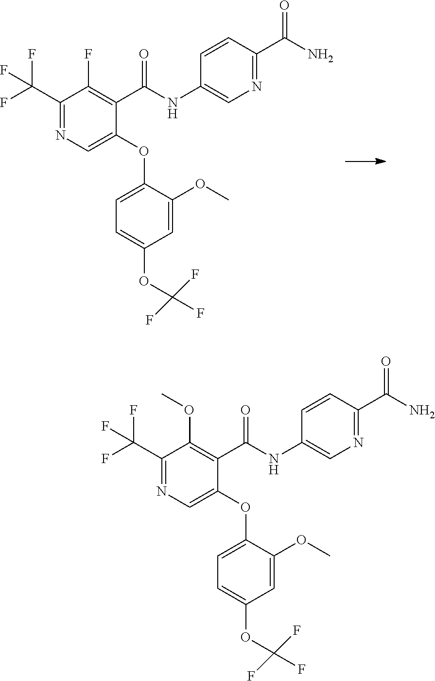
C(C1=NC=C(OC2=CC=C(OC(F)(F)F)C=C2OC)C(C(NC2=CN=C(C(N)=O)C=C2)=O)=C1F)(F)(F)F.C(C1=NC=C(OC2=CC=C(OC(F)(F)F)C=C2OC)C(C(NC2=CN=C(C(N)=O)C=C2)=O)=C1OC)(F)(F)F
